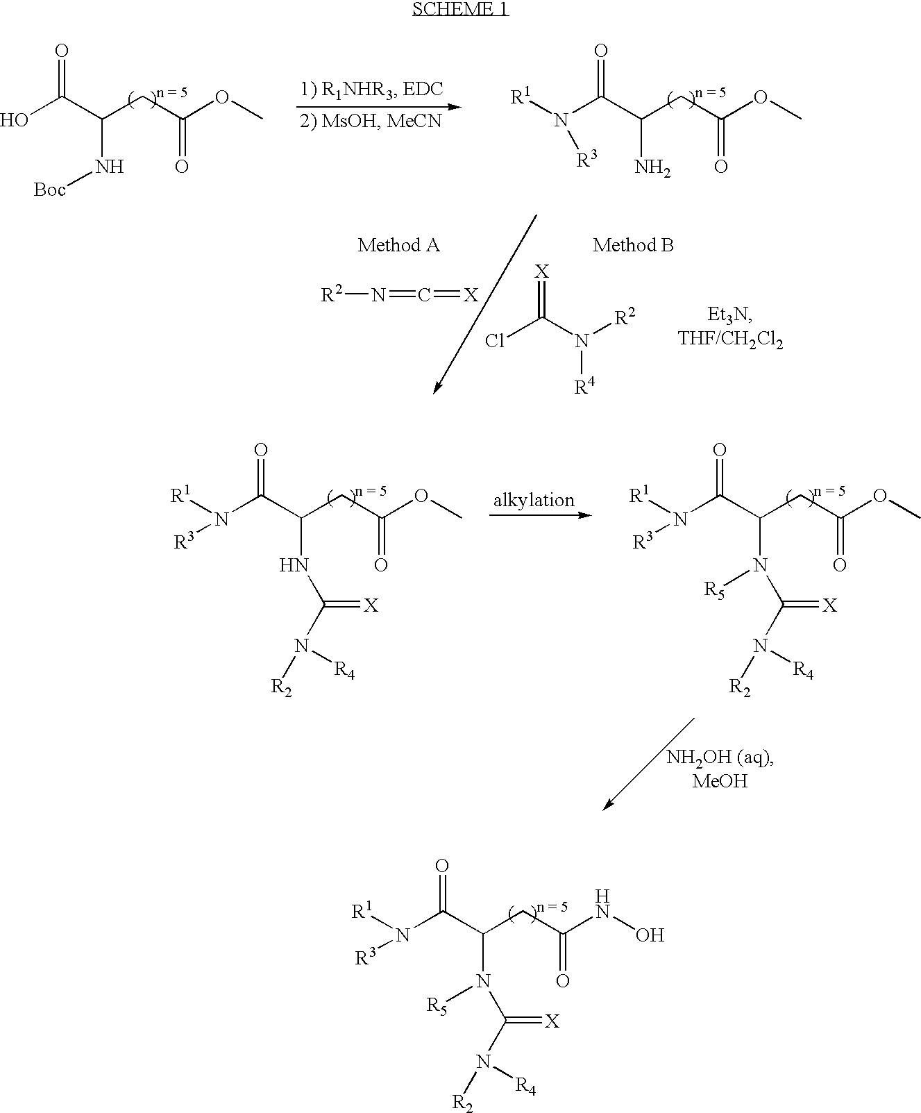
[X]=C(Cl)N([R4])[R2].O=C(C(CC(OC)=O)N[Boc])O.O=C(C(CC(OC)=O)N)N([R3])[R1].[R2]N=C=[X].O=C(C(CC(OC)=O)NC(N([R4])[R2])=[X])N([R3])[R1].O=C(C(CC(OC)=O)N(C(N([R4])[R2])=[X])[R5])N([R3])[R1].O=C(C(CC(NO)=O)N(C(N([R4])[R2])=[X])[R5])N([R3])[R1]
